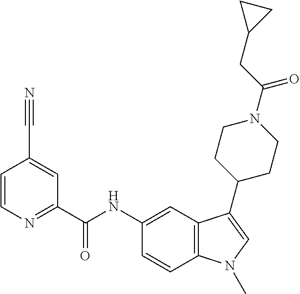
C1=CN=C(C(NC2=CC3=C(C=C2)N(C)C=C3C2CCN(C(CC3CC3)=O)CC2)=O)C=C1C#N
